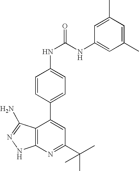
C1(C(C)(C)C)=NC2=C(C(C3=CC=C(NC(=O)NC4=CC(C)=CC(C)=C4)C=C3)=C1)C(N)=NN2
